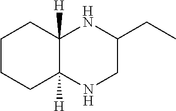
C12([H])C([H])(NC(CC)CN1)CCCC2
